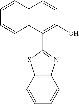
C12=C(C(C3=NC4=C(S3)C=CC=C4)=C(O)C=C1)C=CC=C2
